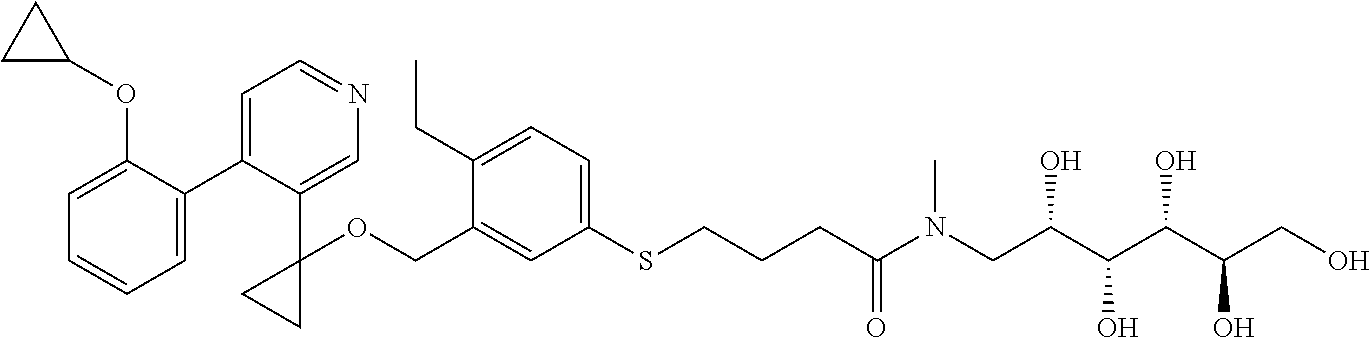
C1=C(COC2(C3=CN=CC=C3C3=CC=CC=C3OC3CC3)CC2)C(CC)=CC=C1SCCCC(N(CC(C(C(C(CO)O)O)O)O)C)=O
